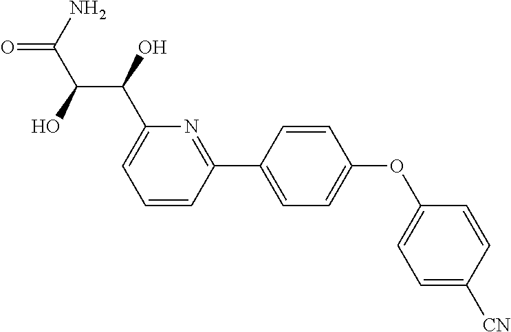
C1=CC(C2=CC=C(OC3=CC=C([CN])C=C3)C=C2)=NC(C(C(C(=O)N)O)O)=C1
